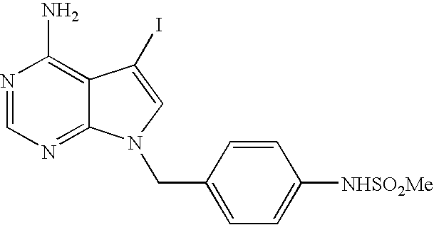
N1=CN=C2C(=C1N)C(I)=CN2CC1=CC=C([NHSO2Me])C=C1
